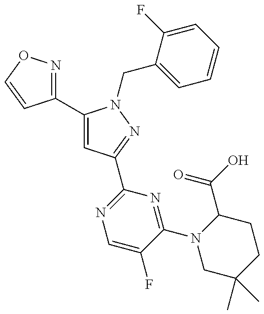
C1(C2=CC(C3=NC=C(F)C(N4CC(C)(C)CCC4C(=O)O)=N3)=NN2CC2=CC=CC=C2F)=NOC=C1
